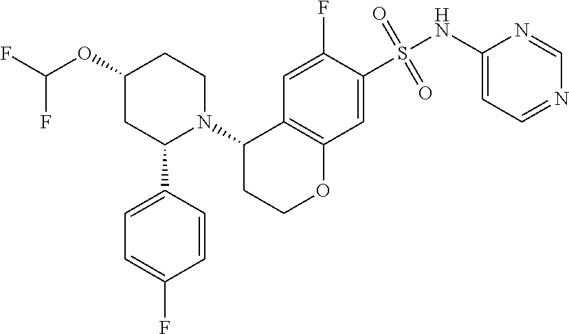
C1=C(F)C(S(NC2=CC=NC=N2)(=O)=O)=CC2=C1C(N1CCC(OC(F)F)CC1C1=CC=C(F)C=C1)CCO2
